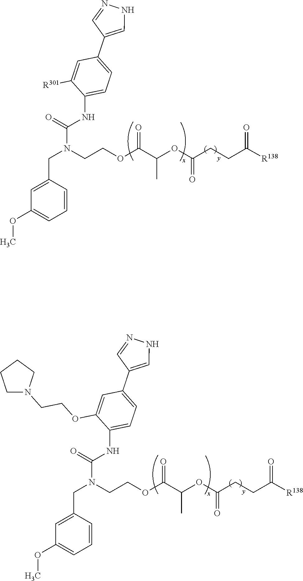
[R138]C(CCC(OC(C(OCCN(CC1=CC(OC)=CC=C1)C(=O)NC1=CC=C(C2=CNN=C2)C=C1[R301])=O)C)=O)=O.O(CCN1CCCC1)C1=CC(C2=CNN=C2)=CC=C1NC(N(CCOC(C(OC(CCC([R138])=O)=O)C)=O)CC1=CC(OC)=CC=C1)=O
